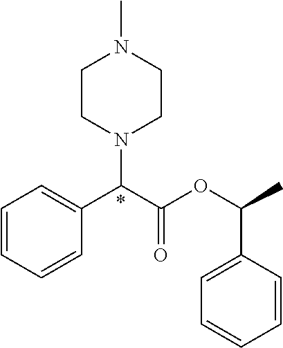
C1=CC=CC(C(C(OC(C2=CC=CC=C2)C)=O)N2CCN(C)CC2)=C1
